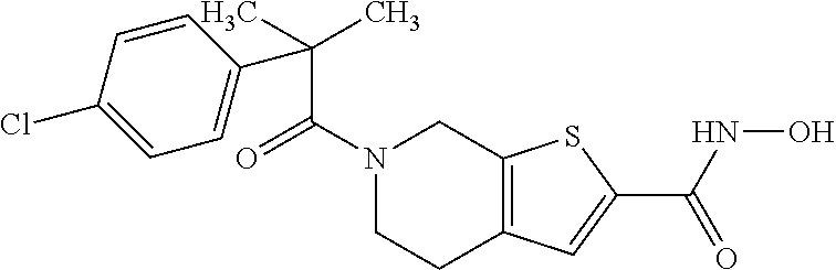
C(C)(C(N1CCC2=C(C1)SC(C(NO)=O)=C2)=O)(C1=CC=C(Cl)C=C1)C
